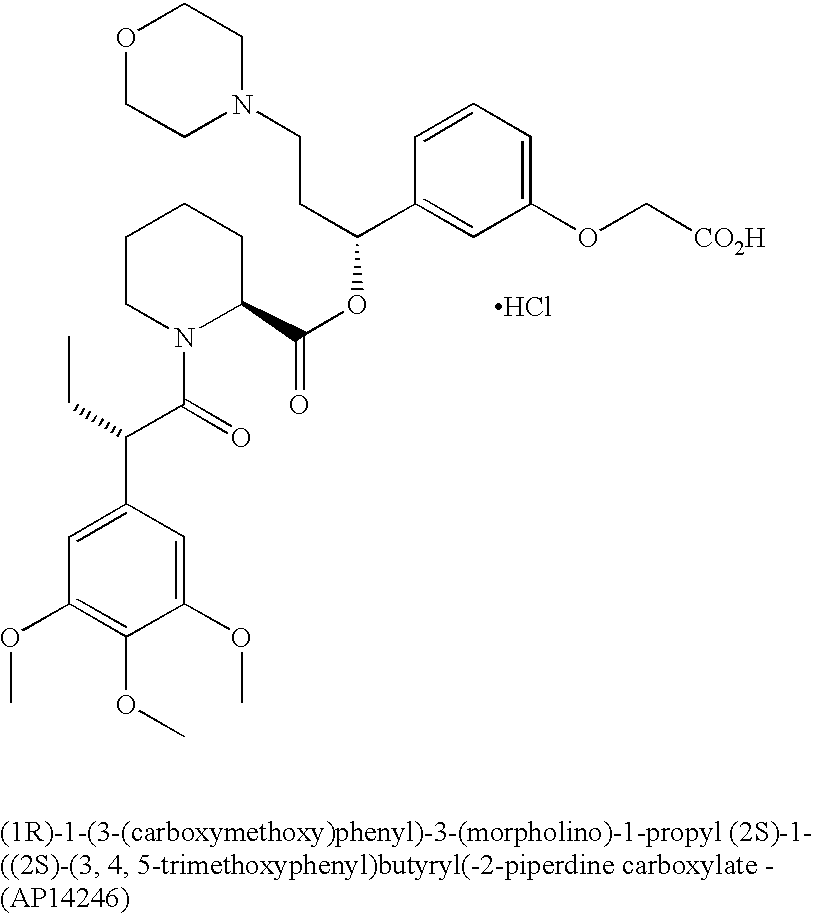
O1CCN(CCC(C2=CC(OC[CO2H])=CC=C2)OC(C2CCCCN2C(C(C2=CC(OC)=C(OC)C(OC)=C2)CC)=O)=O)CC1.Cl
